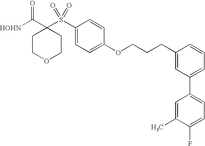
[HOHN]C(C1(S(C2=CC=C(OCCCC3=CC(C4=CC=C(F)C(C)=C4)=CC=C3)C=C2)(=O)=O)CCOCC1)=O
